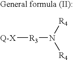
[Q-X][R3]N([R4])[R4]
